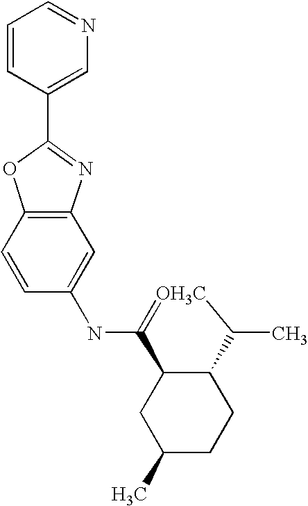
C12=C(C=C(NC3=[OH3C]C(C)C4C3CC(C)CC4)C=C1)N=C(C1=CN=CC=C1)O2
